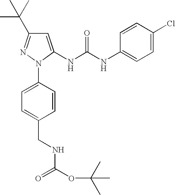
C1=C(N2C(NC(NC3=CC=C(Cl)C=C3)=O)=CC(C(C)(C)C)=N2)C=CC(CNC(OC(C)(C)C)=O)=C1
